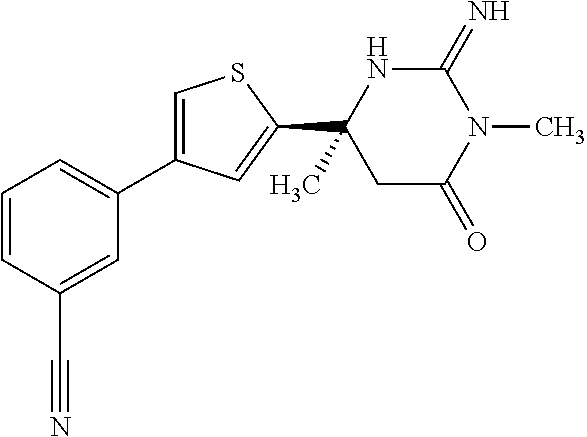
C1(=N)NC(C2=CC(C3=CC=CC(C#N)=C3)=CS2)(C)CC(=O)N1C
